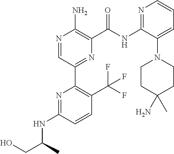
N1=CC(C2=C(C(F)(F)F)C=CC(NC(CO)C)=N2)=NC(C(NC2=NC=CC=C2N2CCC(N)(C)CC2)=O)=C1N
